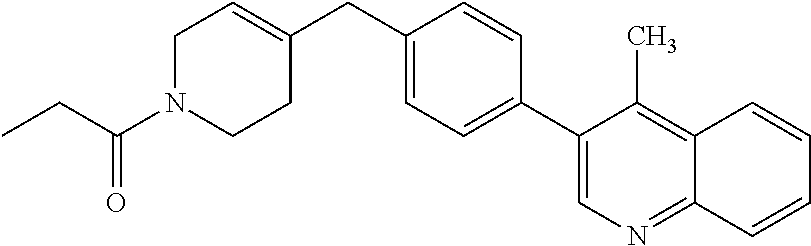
C1(C2=CC=C(CC3=CCN(C(CC)=O)CC3)C=C2)=CN=C2C(=C1C)C=CC=C2
